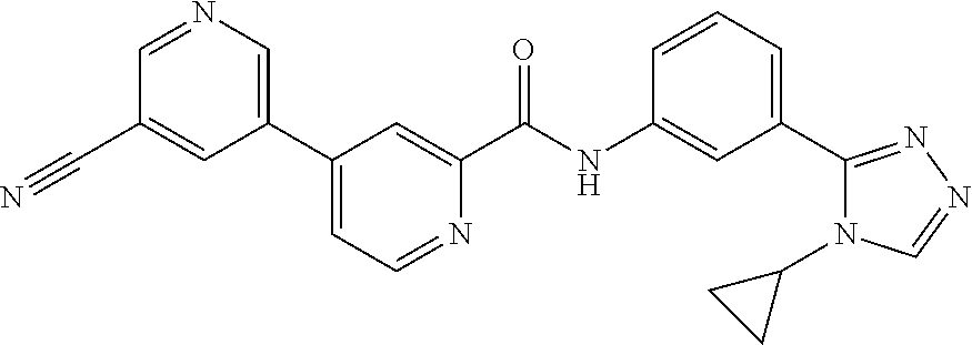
C1(C#N)=CC(C2=CC=NC(C(NC3=CC(C4=NN=CN4C4CC4)=CC=C3)=O)=C2)=CN=C1
